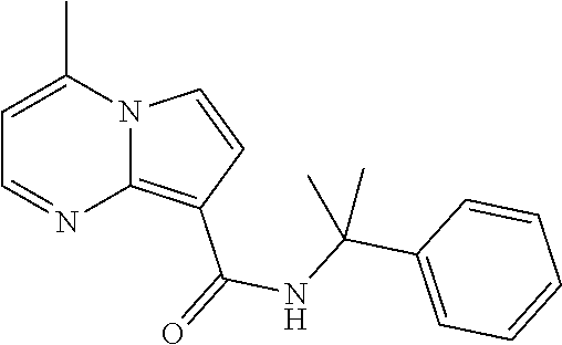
N12C(=C(C(=O)NC(C3=CC=CC=C3)(C)C)C=C1)N=CC=C2C
